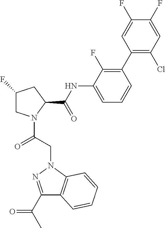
C1C(F)CC(C(NC2=CC=CC(C3=C(Cl)C=C(F)C(F)=C3)=C2F)=O)N1C(CN1N=C(C(C)=O)C2=C1C=CC=C2)=O
